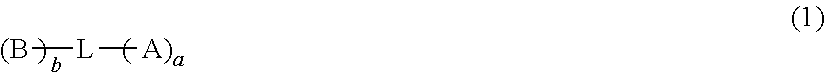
[(B][L][A)a]
